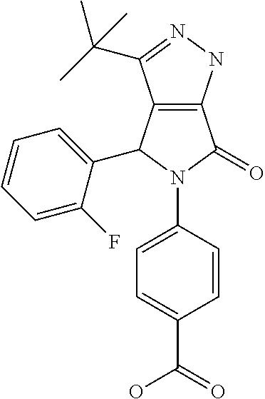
C12=C(C(C3=CC=CC=C3F)N(C3=CC=C(C(=O)O)C=C3)C1=O)C(C(C)(C)C)=NN2
